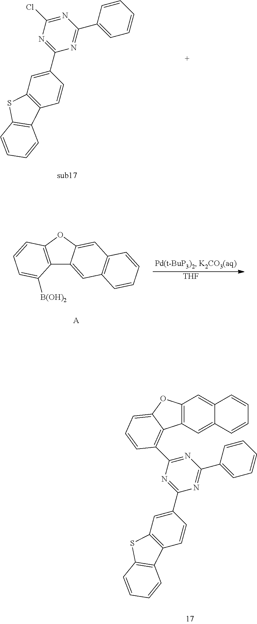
C1=C(C2=NC(C3=CC4=C(C=C3)C3=C(S4)C=CC=C3)=NC(Cl)=N2)C=CC=C1.C1=C(C2=NC(C3=CC4=C(C=C3)C3=C(S4)C=CC=C3)=NC(C3=C4C5=C(C=C6C(=C5)C=CC=C6)OC4=CC=C3)=N2)C=CC=C1.C12=C(OC3=CC4=C(C=C13)C=CC=C4)C=CC=C2[B(OH)2].[A].[THF]
